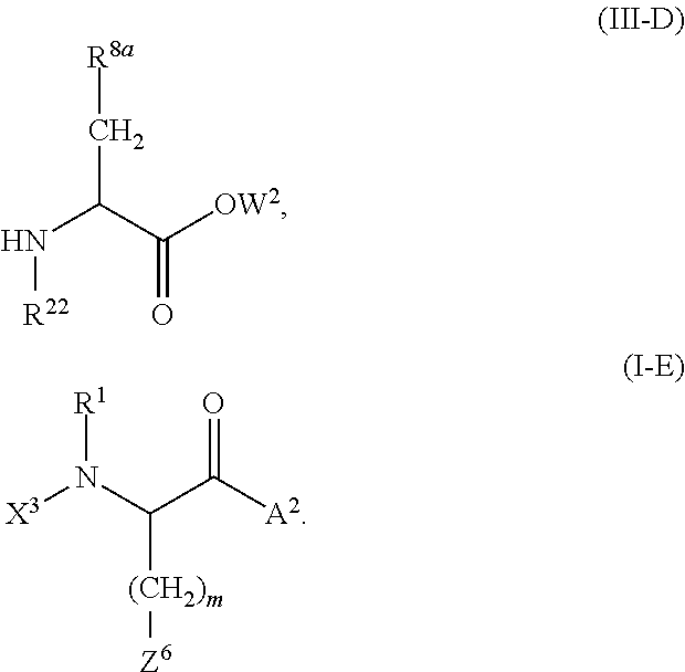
N(C(C([OW2])=O)C[R8a])[R22].[A2]C(=O)C(N([X3])[R1])[(CH2)m][Z6]
